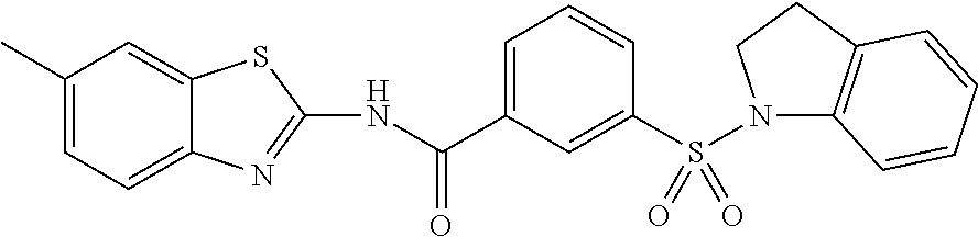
C1(C)=CC=C2C(=C1)SC(NC(=O)C1=CC=CC(S(=O)(N3C4=C(CC3)C=CC=C4)=O)=C1)=N2
